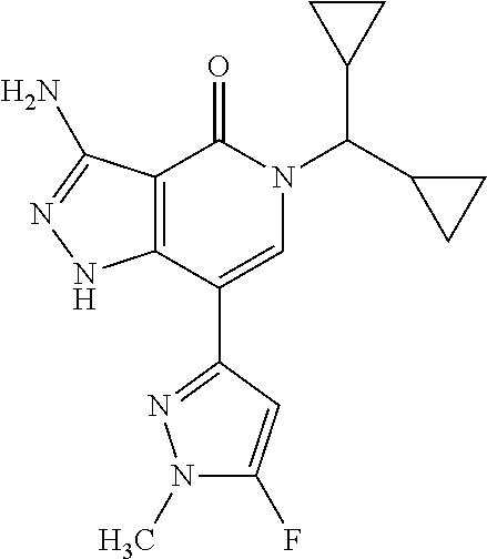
C12=C(C(C3=NN(C)C(F)=C3)=CN(C(C3CC3)C3CC3)C1=O)NN=C2N
